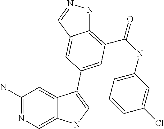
C1(N)=NC=C2C(=C1)C(C1=CC(C(=O)NC3=CC=CC(Cl)=C3)=C3NN=CC3=C1)=CN2
